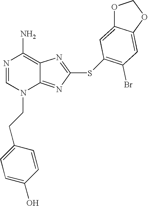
N1=CN(CCC2=CC=C(O)C=C2)C2=NC(SC3=C(Br)C=C4C(=C3)OCO4)=NC2=C1N
